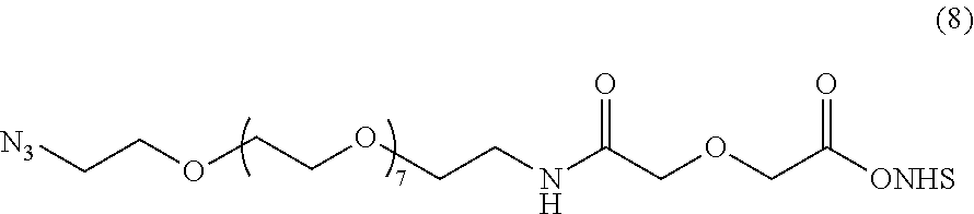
C(COCCOCCNC(COCC([ONHS])=O)=O)[N3]
